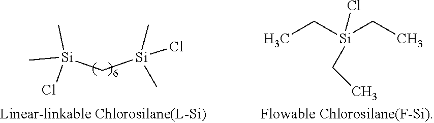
C[Si](C[Si](Cl)(C)C)(C)Cl.CC[Si](CC)(Cl)CC
